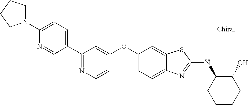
N1=C(C2=CC=C(N3CCCC3)N=C2)C=C(OC2=CC=C3C(=C2)SC(NC2CCCCC2O)=N3)C=C1
